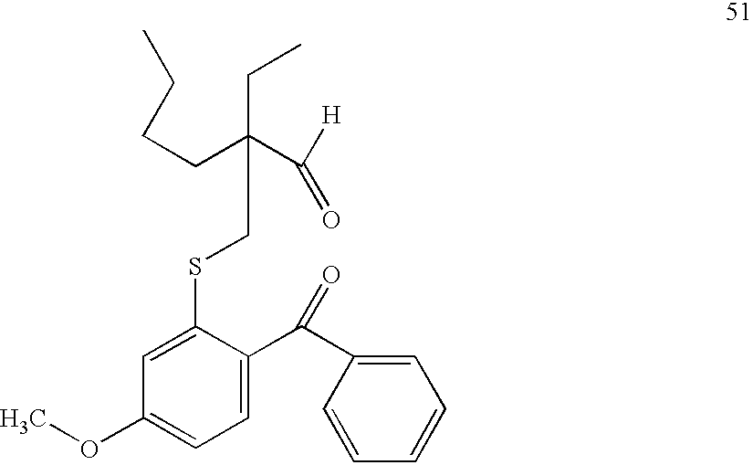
C1=C(C(C2=CC=CC=C2)=O)C(SCC(C([H])=O)(CCCC)CC)=CC(OC)=C1
